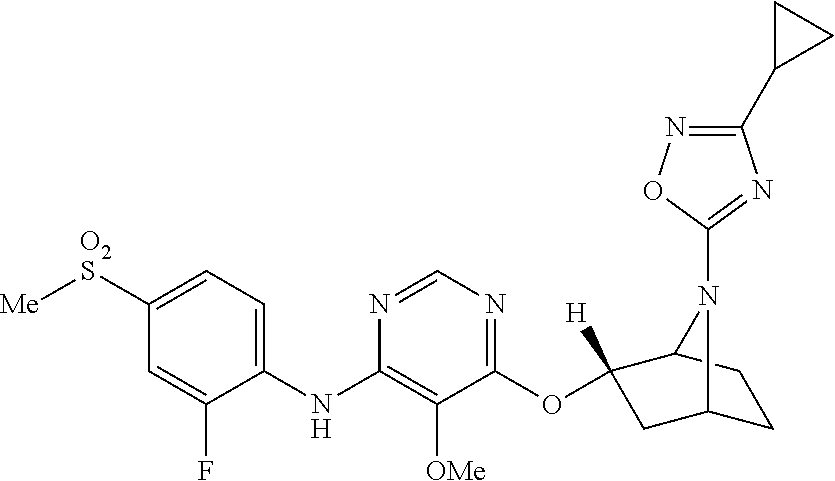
C1(NC2=C([OMe])C(OC3([H])CC4CCC3N4C3=NC(C4CC4)=NO3)=NC=N2)=CC=C([O2S][Me])C=C1F
